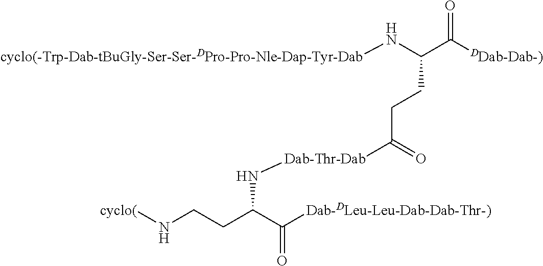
[cyclo(]NCCC(C([Dab-DLeu-Leu-Dab-Dab-Thr-)])=O)N[Dab-Thr-Dab]C(CCC(C([DDab-Dab-)])=O)N[cyclo(-Trp-Dab-tBuGly-Ser-Ser-DPro-Pro-Nle-Dap-Tyr-Dab])=O
